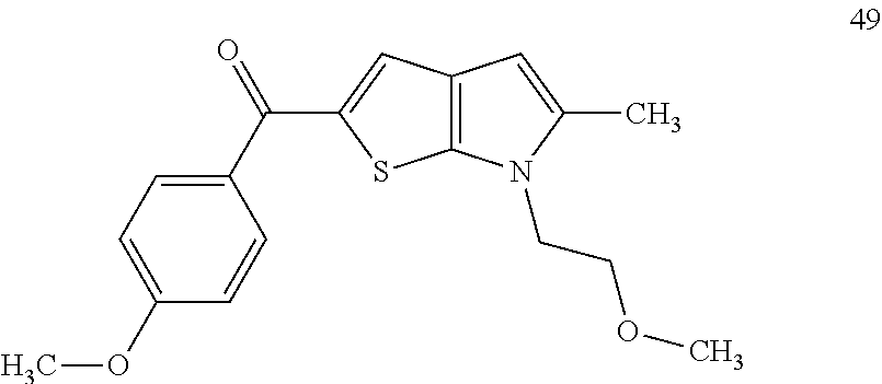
C1(C(=O)C2=CC3=C(S2)N(CCOC)C(C)=C3)=CC=C(OC)C=C1
